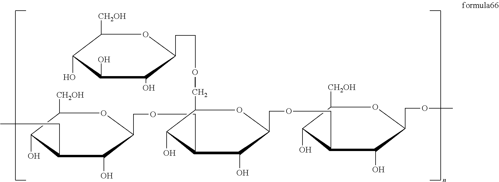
C1([CH2OH])C(O)C(O)C(O)C(CCOCC2OC(COCC3C(O)C([CH2OH])OC(COC)C3O)C(O)C(COCC3C(O)C(CC)C(O)C([CH2OH])O3)C2O)O1
